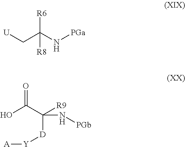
OC(C(N[PGb])([D][Y][A])[R9])=O.[U]CC(N[PGa])([R8])[R6]
